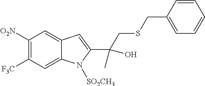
C1([O2N])=C([F3C])C=C2C(=C1)C=C(C(CSCC1=CC=CC=C1)(C)O)N2[SO2CH3]
